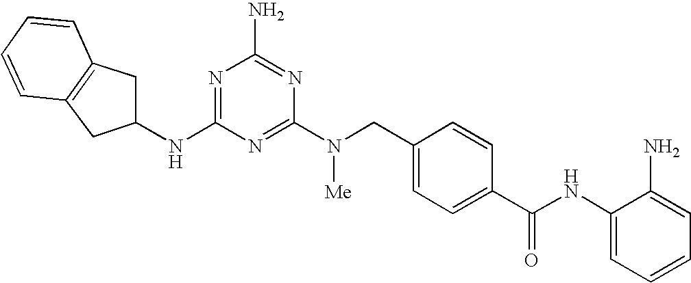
C1(N(CC2=CC=C(C(NC3=CC=CC=C3N)=O)C=C2)[Me])=NC(NC2CC3=C(C=CC=C3)C2)=NC(N)=N1
